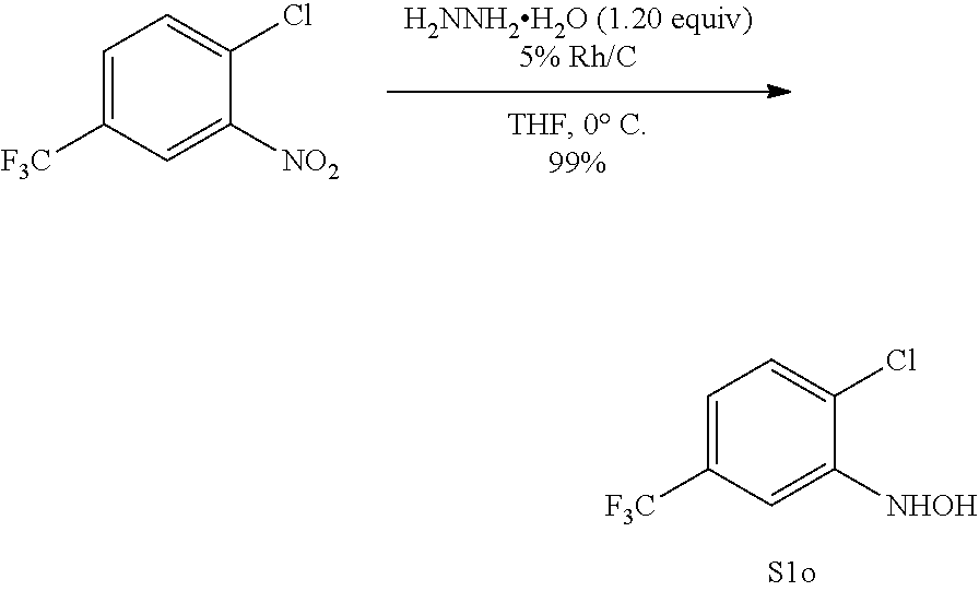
C1=C([F3C])C=C([NHOH])C(Cl)=C1.C1=C([F3C])C=C([NO2])C(Cl)=C1
